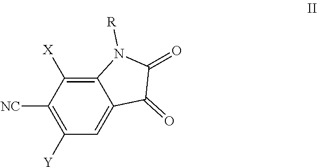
C1([Y])=C([NC])C([X])=C2C(=C1)C(=O)C(=O)N2[R]
